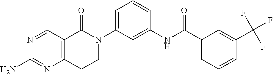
N1=CC2=C(N=C1N)CCN(C1=CC=CC(NC(C3=CC=CC(C(F)(F)F)=C3)=O)=C1)C2=O
